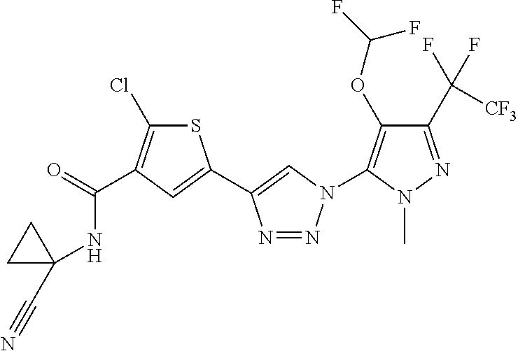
C1(C(F)([CF3])F)=NN(C)C(N2N=NC(C3=CC(C(=O)NC4(C#N)CC4)=C(Cl)S3)=C2)=C1OC(F)F
